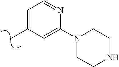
C1=C(C)C=C(N2CCNCC2)N=C1
